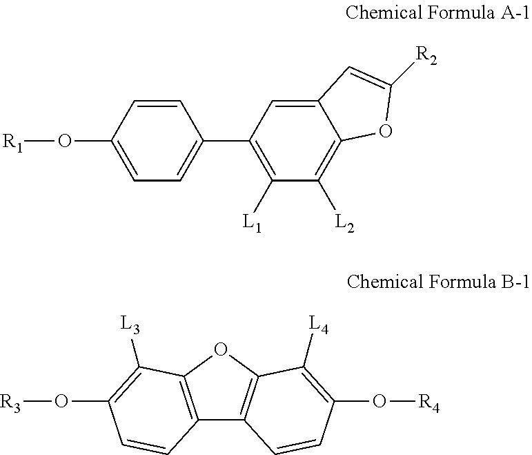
O(C1=CC=C(C2=C([L1])C([L2])=C3C(=C2)C=C([R2])O3)C=C1)[R1].C12=C(OC3=C1C=CC(O[R4])=C3[L4])C([L3])=C(O[R3])C=C2
